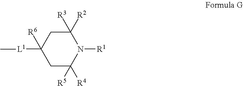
C1([R2])([R3])N([R1])C([R4])([R5])CC([L1]C)([R6])C1
